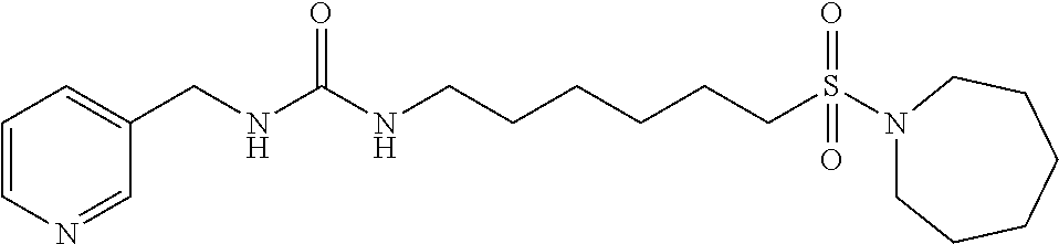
C1=C(CNC(NCCCCCCS(N2CCCCCC2)(=O)=O)=O)C=NC=C1
